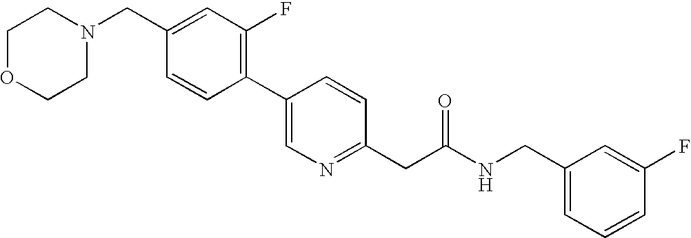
C1OCCN(CC2=CC(F)=C(C3=CN=C(CC(NCC4=CC=CC(F)=C4)=O)C=C3)C=C2)C1
